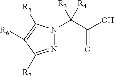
N1=C([R7])C([R6])=C([R5])N1C(C(=O)O)([R3])[R4]
